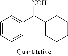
C1=CC=CC(C(C2CCCCC2)=[NOH])=C1
